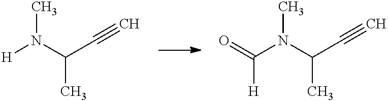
[H]N(C(C#C)C)C.C(N(C(C#C)C)C)([H])=O
